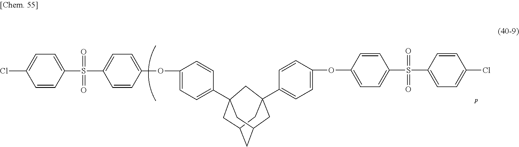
C1C2CC3(C4=CC=C(OC5=CC=C(S(C6=CC=C(Cl)C=C6)(=O)=O)C=C5)C=C4)CC(CC1(C1=CC=C(OC4=CC=C(S(C5=CC=C(Cl)C=C5)(=O)=O)C=C4)C=C1)C3)C2
